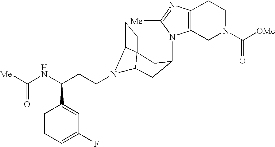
N1(C2CC3N(CCC(NC([Me])=O)C4=CC(F)=CC=C4)C4C3(CC4)C2)C2=C(N=C1[Me])CCN(C([OMe])=O)C2
